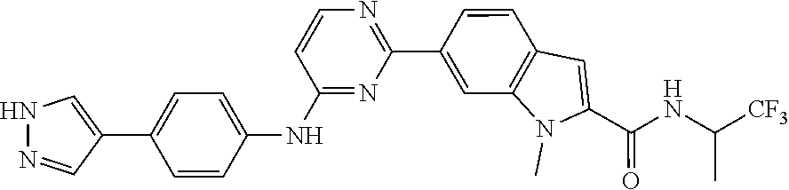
C1(C2=CC3=C(C=C2)C=C(C(=O)NC([CF3])C)N3C)=NC=CC(NC2=CC=C(C3=CNN=C3)C=C2)=N1
